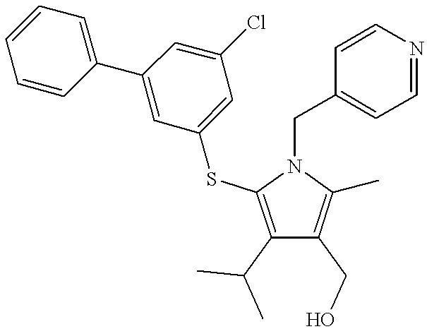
C1(C(C)C)=C(SC2=CC(Cl)=CC(C3=CC=CC=C3)=C2)N(CC2=CC=NC=C2)C(C)=C1CO
